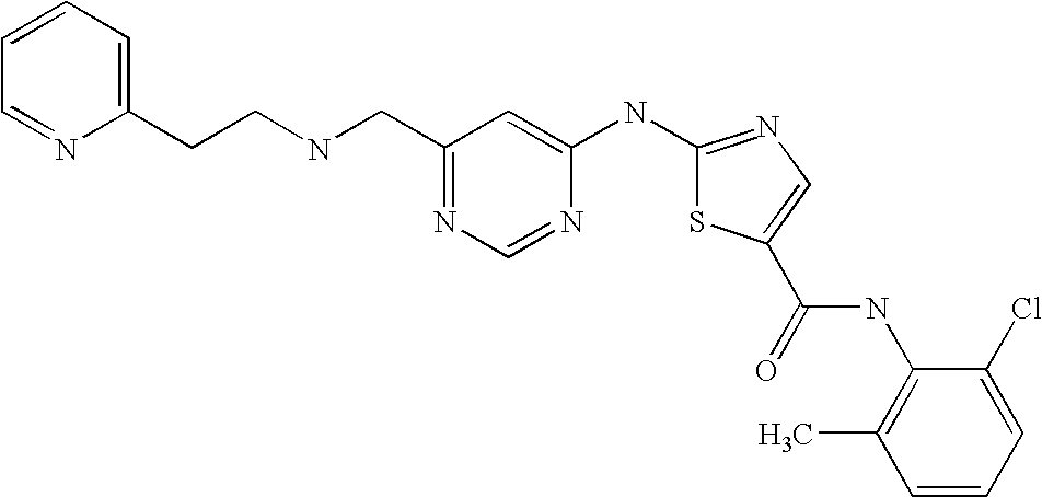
C1(CNCCC2=CC=CC=N2)=NC=NC(NC2=NC=C(C(=O)NC3=C(C)C=CC=C3Cl)S2)=C1
